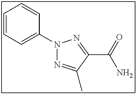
N1(C2=CC=CC=C2)N=C(C)C(C(=O)N)=N1
